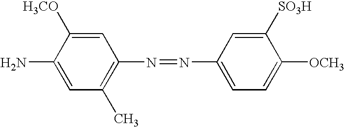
C1=C([H3CO])C(N)=CC(C)=C1N=NC1=CC=C([OCH3])C([SO3H])=C1
